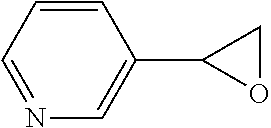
C1=CC=NC=C1C1OC1
